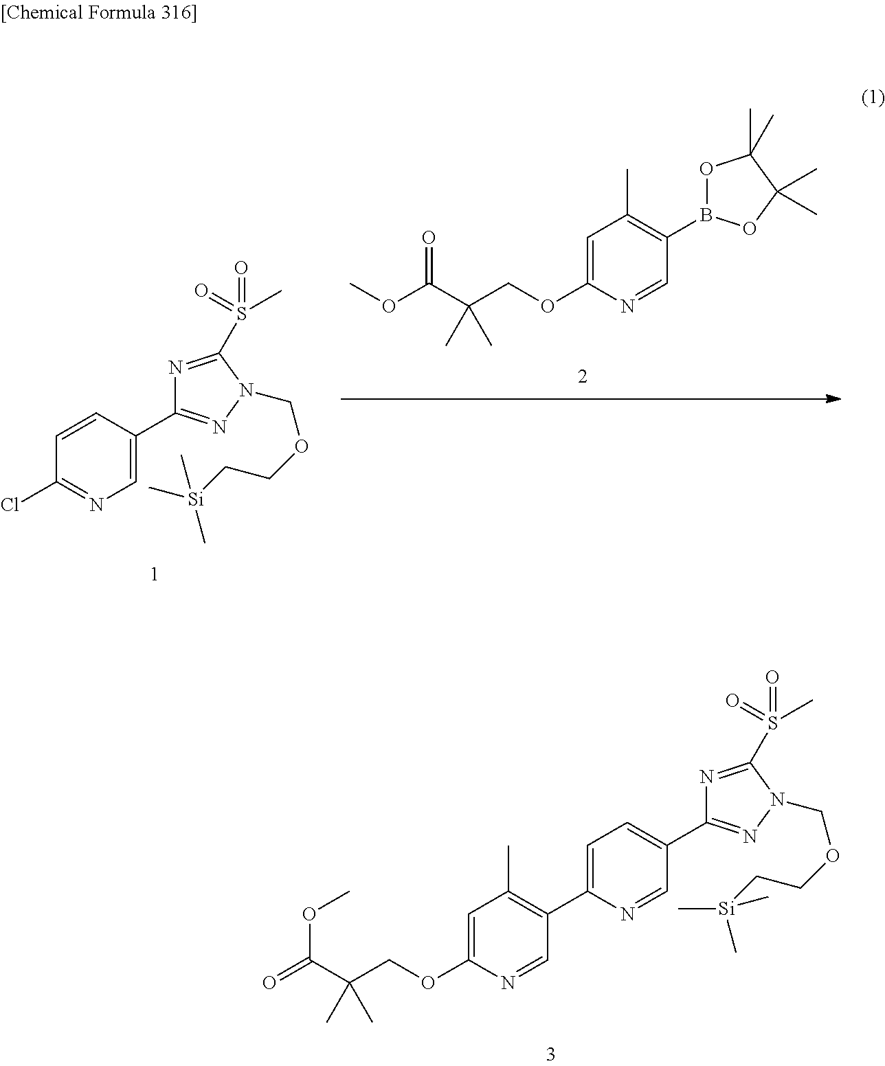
B1(C2=C(C)C=C(OCC(C(OC)=O)(C)C)N=C2)OC(C)(C)C(C)(C)O1.C1(Cl)=NC=C(C2=NN(COCC[Si](C)(C)C)C(S(=O)(C)=O)=N2)C=C1.C1(C2=C(C)C=C(OCC(C(OC)=O)(C)C)N=C2)=CC=C(C2=NN(COCC[Si](C)(C)C)C(S(=O)(=O)C)=N2)C=N1
